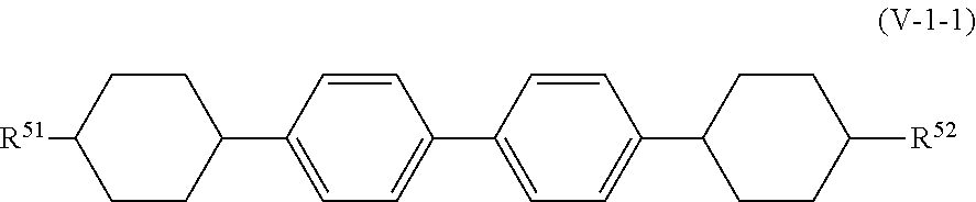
C1CC([R51])CCC1C1=CC=C(C2=CC=C(C3CCC([R52])CC3)C=C2)C=C1
